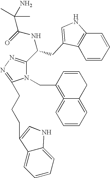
O=C(NC(C1=NN=C(CCCC2=CNC3=CC=CC=C32)N1CC1=C2=CC=CC=C2CC=C1)CC1=CNC2=C1C=CC=C2)C(C)(N)C
